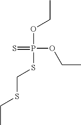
CCOP(SCSCC)(=S)OCC
